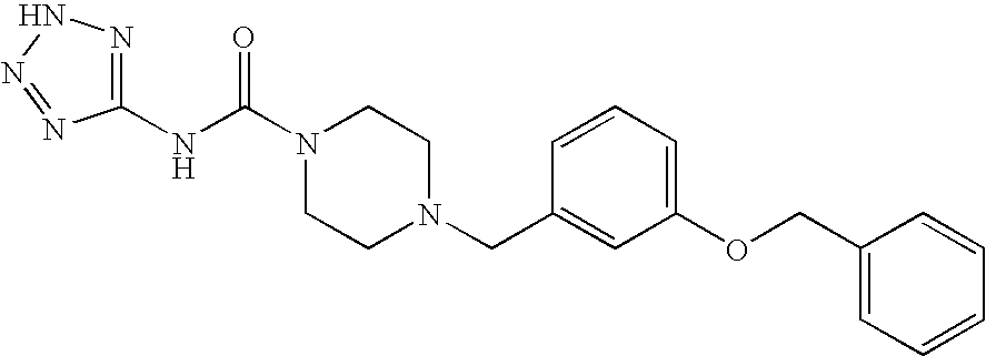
N(C(N1CCN(CC2=CC(OCC3=CC=CC=C3)=CC=C2)CC1)=O)C1=NNN=N1
